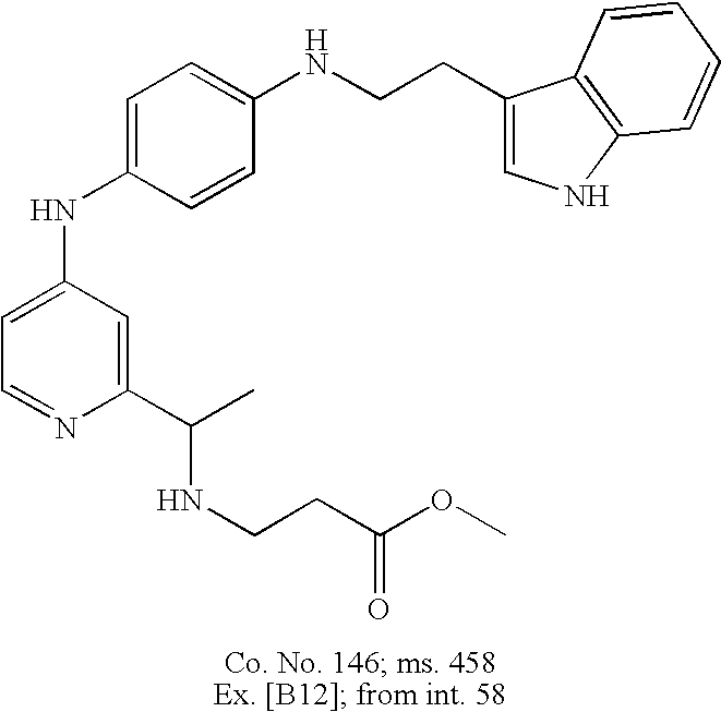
C1=C(NC2=CC=C(NCCC3=CNC4=C3C=CC=C4)C=C2)C=C(C(NCCC(=O)OC)C)N=C1
